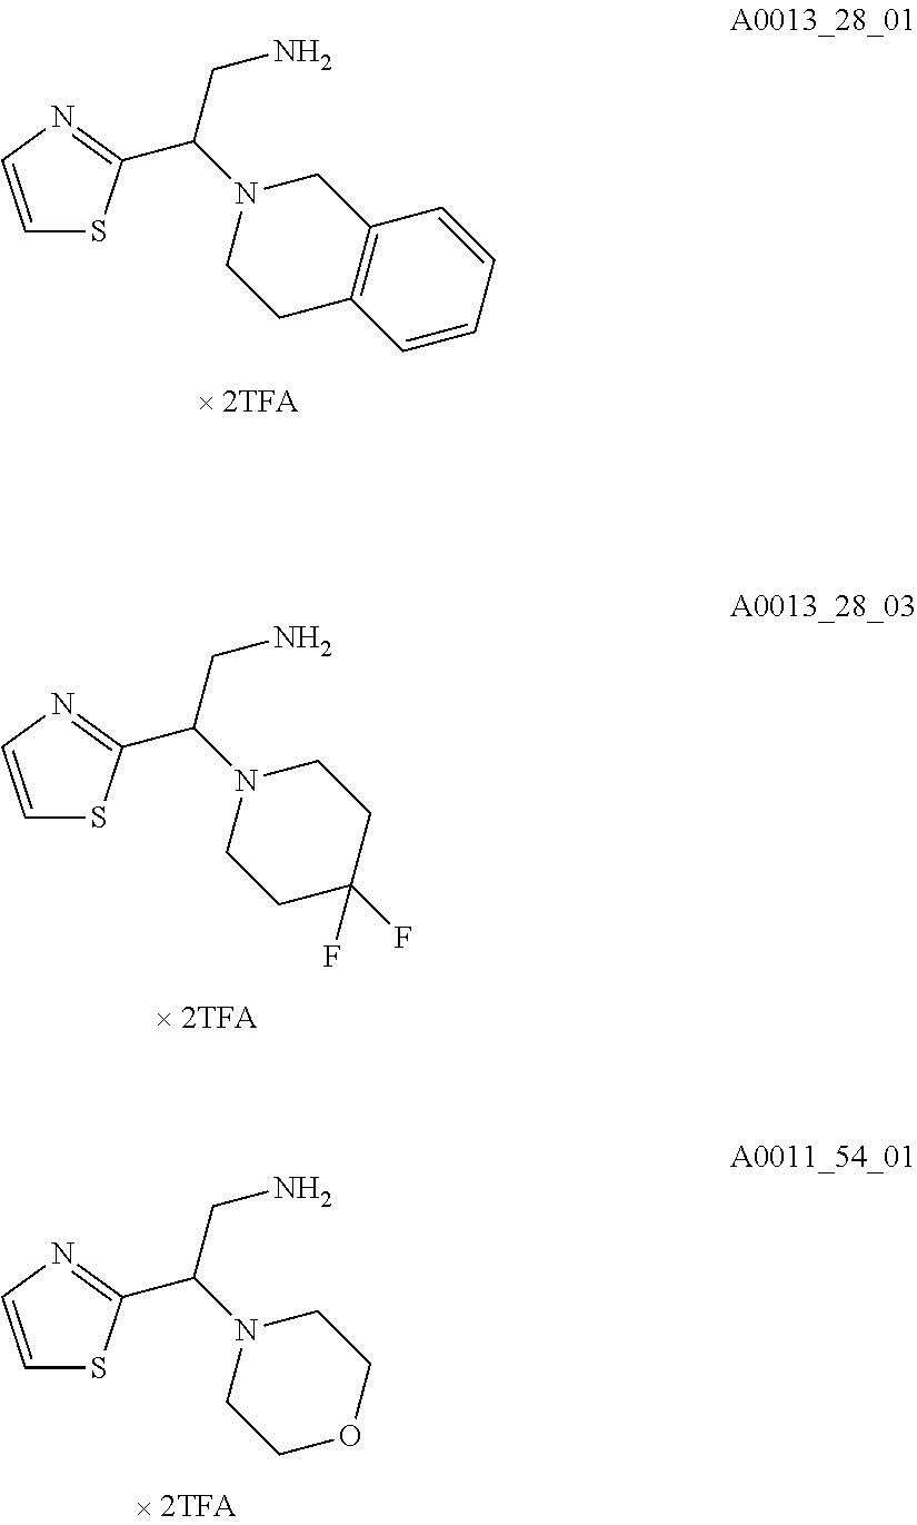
C1=CN=C(C(N2CCOCC2)CN)S1.C1=CN=C(C(N2CCC3=C(C2)C=CC=C3)CN)S1.C1=CN=C(C(N2CCC(F)(F)CC2)CN)S1
